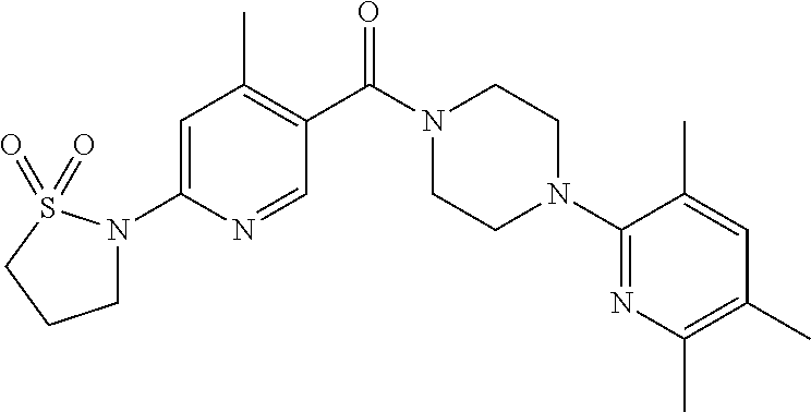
C1N(C2=CC(C)=C(C(N3CCN(C4=NC(C)=C(C)C=C4C)CC3)=O)C=N2)S(=O)(=O)CC1
